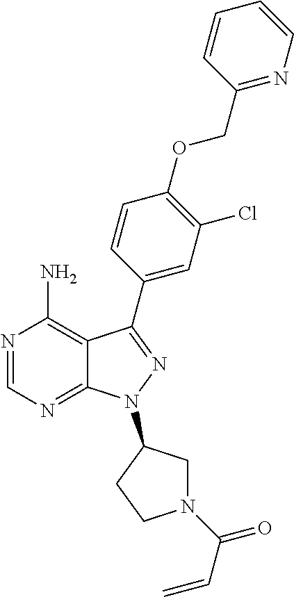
N1=CN=C2C(=C1N)C(C1=CC(Cl)=C(OCC3=NC=CC=C3)C=C1)=NN2C1CN(C(C=C)=O)CC1
